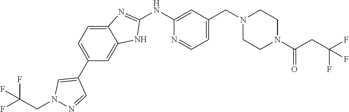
C1(NC2=NC3=CC=C(C4=CN(CC(F)(F)F)N=C4)C=C3N2)=CC(CN2CCN(C(CC(F)(F)F)=O)CC2)=CC=N1
